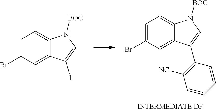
C1=C(Br)C=C2C(=C1)N([BOC])C=C2C1=C([NC])C=CC=C1.C1=C(Br)C=C2C(=C1)N([BOC])C=C2I
